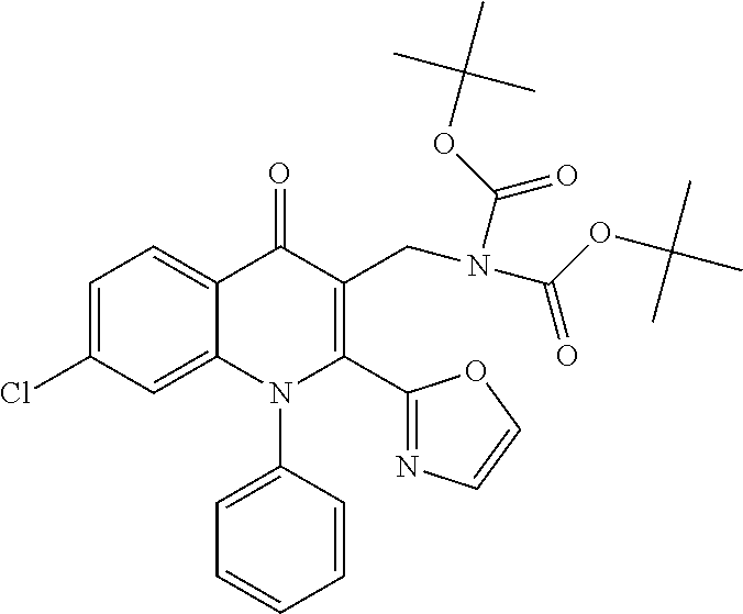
C1=C(Cl)C=C2C(=C1)C(=O)C(CN(C(OC(C)(C)C)=O)C(=O)OC(C)(C)C)=C(C1=NC=CO1)N2C1=CC=CC=C1
